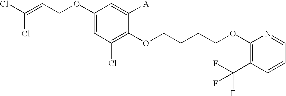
C1(OCC=C(Cl)Cl)=CC(Cl)=C(OCCCCOC2=C(C(F)(F)F)C=CC=N2)C([A])=C1
